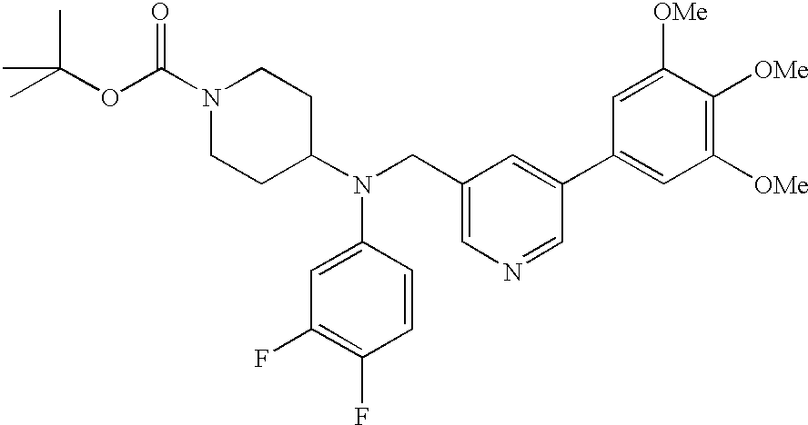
N1(C(OC(C)(C)C)=O)CCC(N(CC2=CN=CC(C3=CC([OMe])=C([OMe])C([OMe])=C3)=C2)C2=CC(F)=C(F)C=C2)CC1
